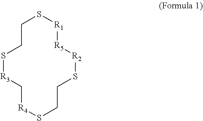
C1CS[R3]C[R4]SCCS[R2][R5][R1]S1
